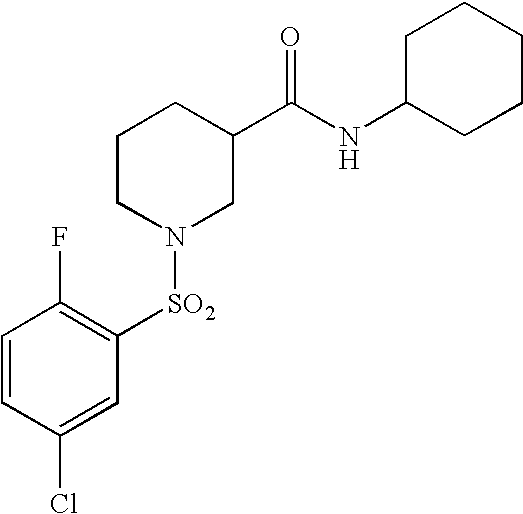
C1=CC(Cl)=CC([SO2]N2CC(C(NC3CCCCC3)=O)CCC2)=C1F
